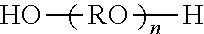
O[RO][H]
